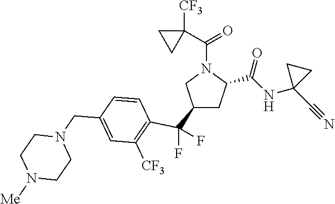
C1(C(F)(F)C2=C([CF3])C=C(CN3CCN([Me])CC3)C=C2)CC(C(NC2(C#N)CC2)=O)N(C(C2([CF3])CC2)=O)C1
